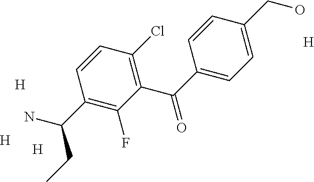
C1(C(C2=CC=C(CO)C=C2)=O)=C(Cl)C=CC(C(N)CC)=C1F.[H].[H].[H].[H]
